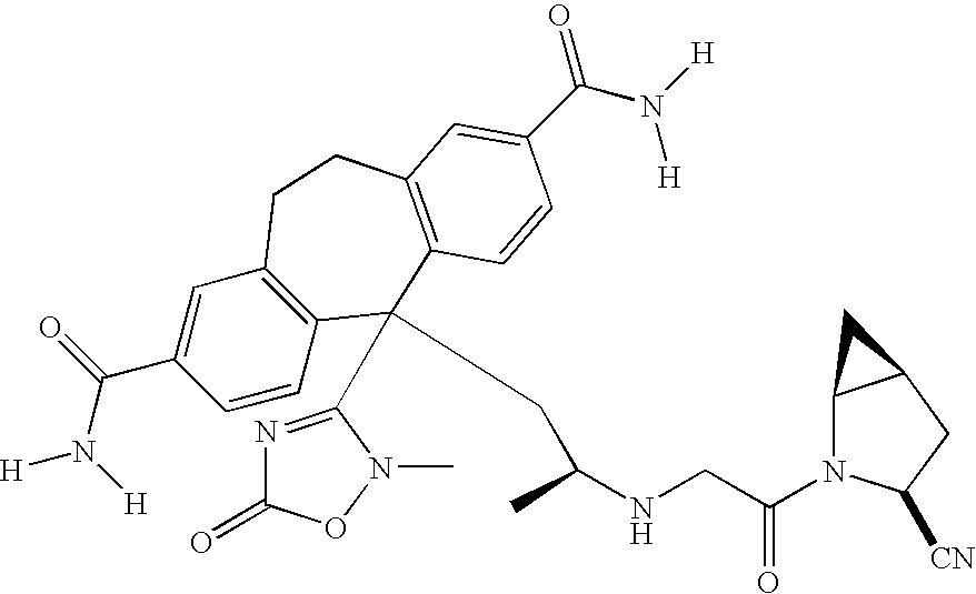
[H]N(C(C1=CC2=C(C=C1)C(CC(NCC(N1C3C(CC1[CN])C3)=O)C)(C1=NC(=O)ON1C)C1=C(CC2)C=C(C(N([H])[H])=O)C=C1)=O)[H]
